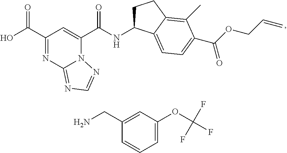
C1(C(O)=O)=NC2=NC=NN2C(C(NC2CCC3=C(C)C(C(OCC=C)=O)=CC=C23)=O)=C1.C1(CN)=CC(OC(F)(F)F)=CC=C1
